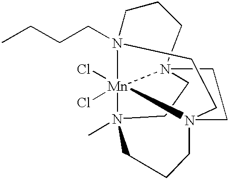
N12(CCCC)[Mn]34(Cl)(Cl)N5(C)CCN3(CCN4(CCC5)CC1)CCC2
